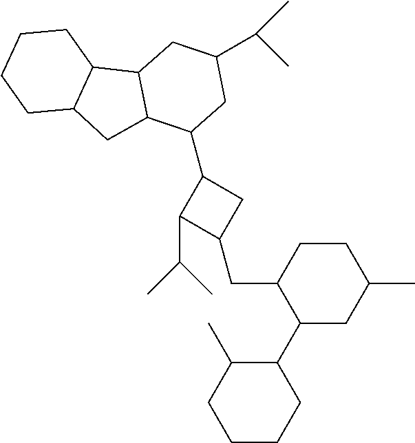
C1CCC2C(C1)C1C(C2)C(C2C(C(C)C)C(CC3C(C4C(C)CCCC4)CC(C)CC3)C2)CC(C(C)C)C1
